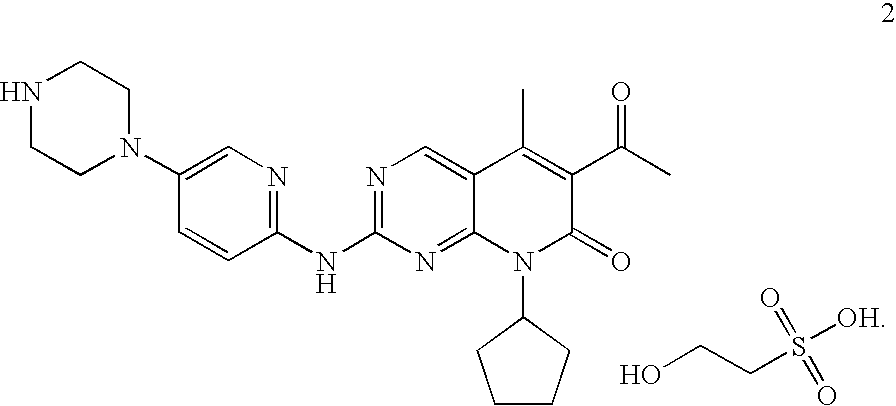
C1CN(C2=CN=C(NC3=NC=C4C(C)=C(C(C)=O)C(=O)N(C5CCCC5)C4=N3)C=C2)CCN1.OCCS([OH])(=O)=O
